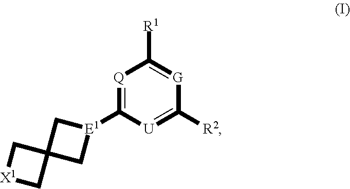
[Q]1=C([E1]2CC3(C2)C[X1]C3)[U]=C([R2])[G]=C1[R1]
